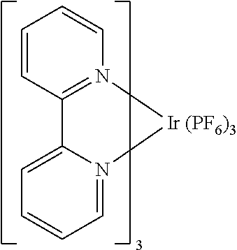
C1=N2C(=CC=C1)C1=N([Ir (PF6)3]2)C=CC=C1
